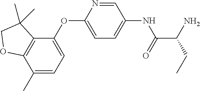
C1=NC(OC2=CC=C(C)C3=C2C(C)(C)CO3)=CC=C1NC(=O)C(CC)N
